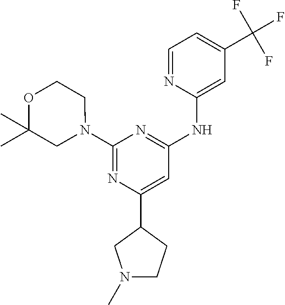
N1=C(N2CCOC(C)(C)C2)N=C(NC2=CC(C(F)(F)F)=CC=N2)C=C1C1CN(C)CC1
